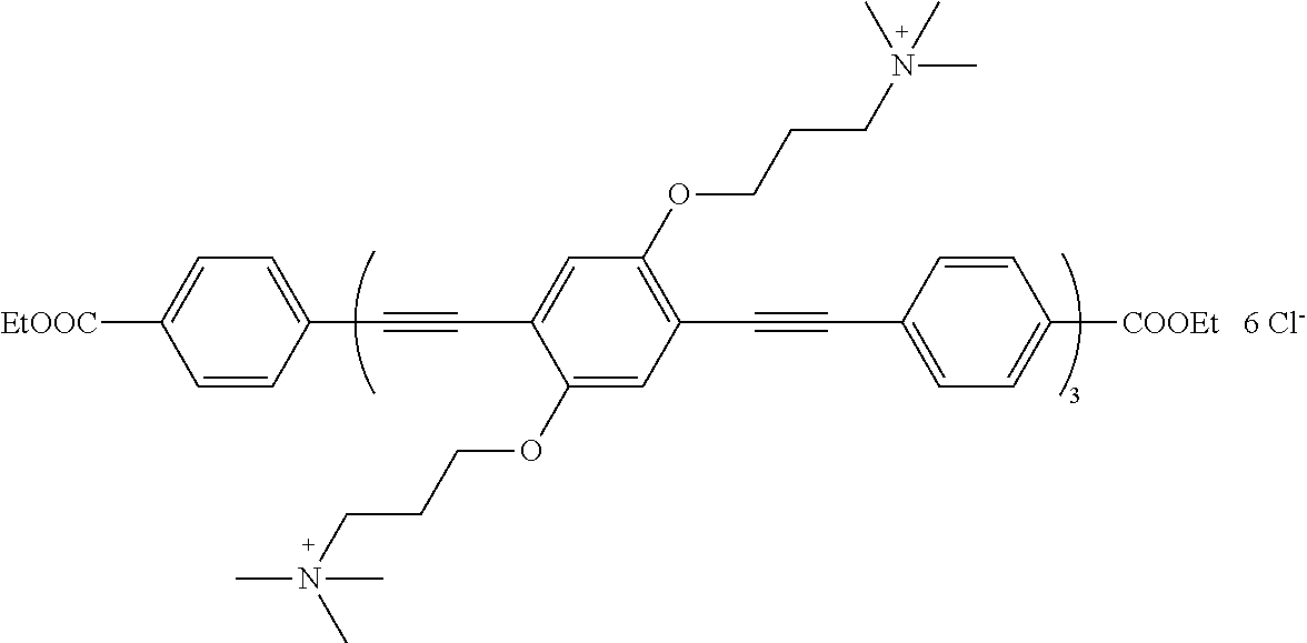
C1=C([EtOOC])C=CC(C#CC2=CC(OCCCN(C)(C)C)=C(C#CC3=CC=C([COOEt])C=C3)C=C2OCCCN(C)(C)C)=C1.[6 Cl-]
